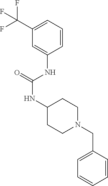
C1(C(F)(F)F)=CC=CC(NC(NC2CCN(CC3=CC=CC=C3)CC2)=O)=C1
